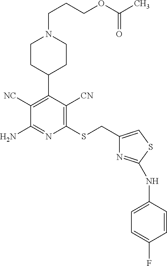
C1([NC])=C(C2CCN(CCCOC(C)=O)CC2)C([CN])=C(SCC2=CSC(NC3=CC=C(F)C=C3)=N2)N=C1N
